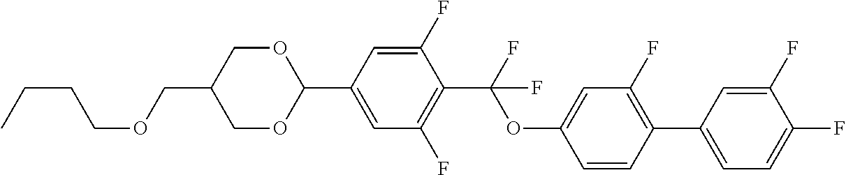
C1=CC(C2=CC=C(F)C(F)=C2)=C(F)C=C1OC(C1=C(F)C=C(C2OCC(COCCCC)CO2)C=C1F)(F)F
